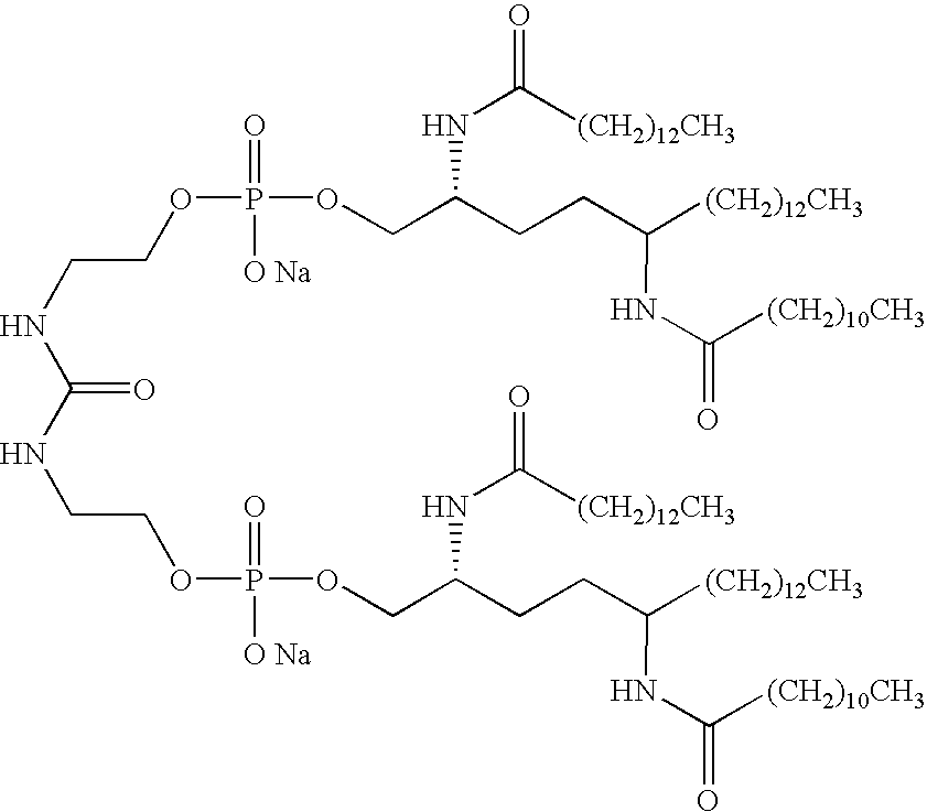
C(=O)(NCCOP(OCC(CCC(NC(=O)[(CH2)10CH3])[(CH2)12CH3])NC(=O)[(CH2)12CH3])(=O)[O Na])NCCOP(=O)([O Na])OCC(CCC(NC(=O)[(CH2)10CH3])[(CH2)12CH3])NC(=O)[(CH2)12CH3]
